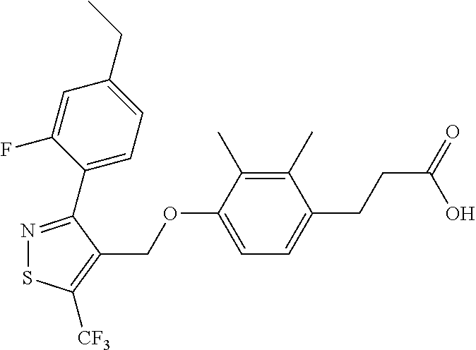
N1=C(C2=CC=C(CC)C=C2F)C(COC2=CC=C(CCC(=O)O)C(C)=C2C)=C([CF3])S1
